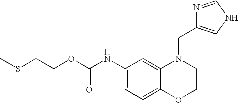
C1(NC(OCCSC)=O)=CC=C2C(=C1)N(CC1=CNC=N1)CCO2
